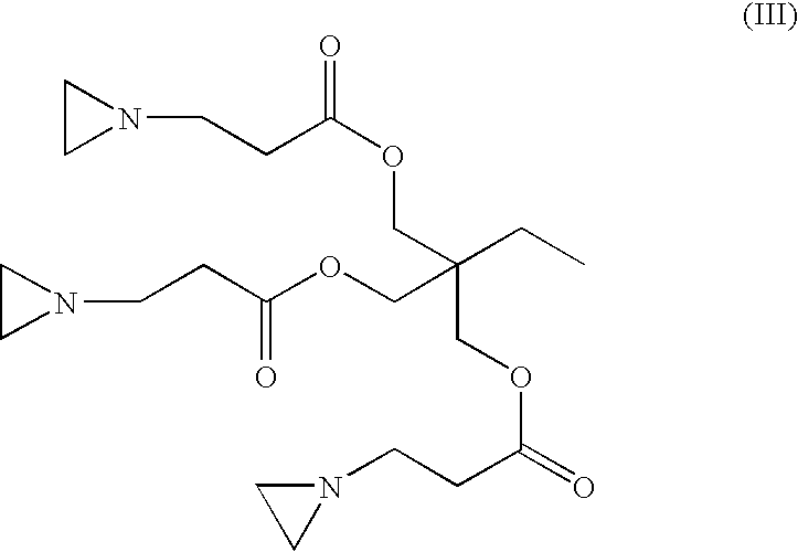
C1N(CCC(OCC(CC)(COC(=O)CCN2CC2)COC(CCN2CC2)=O)=O)C1
